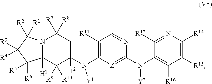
C1([R15])=C([R14])N=C([R12])C(N(C2=[Z]C(N(C3([H2])CC([R8])([R7])N4C([H1])(C3([R10])[R9])C([R6])([R5])C([R3])([R4])C4([R1])[R2])[Y1])=C([R11])C=N2)[Y2])=C1[R16]
